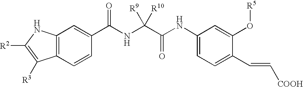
C12=C(C=CC(C(NC(C(NC3=CC=C(C=C[COOH])C(O[R5])=C3)=O)([R9])[R10])=O)=C1)C([R3])=C([R2])N2
